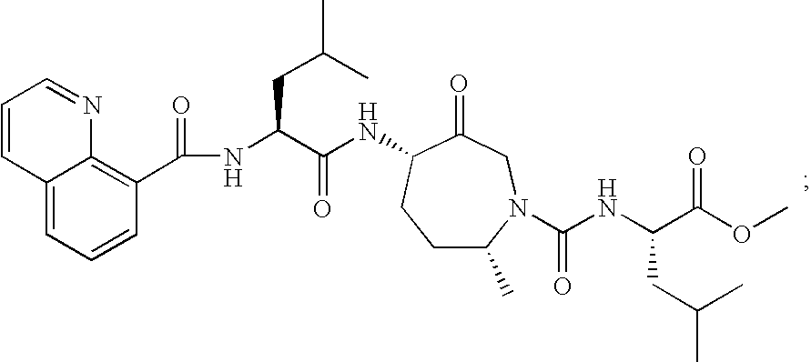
C1=CC2=CC=CC(C(NC(C(NC3C(=O)CN(C(NC(C(OC)=O)CC(C)C)=O)C(C)CC3)=O)CC(C)C)=O)=C2N=C1
